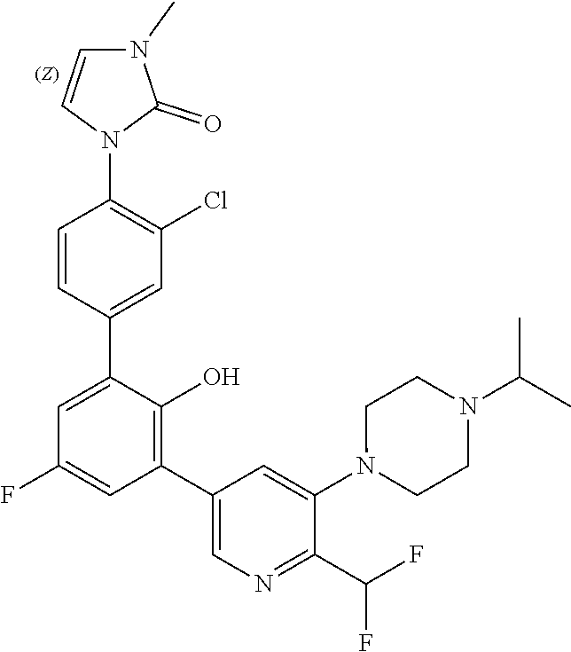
C1(C2=C(O)C(C3=CC(Cl)=C(N4C(=O)N(C)C=C4)C=C3)=CC(F)=C2)=CN=C(C(F)F)C(N2CCN(C(C)C)CC2)=C1
